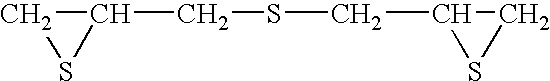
C1(CSCC2SC2)CS1
